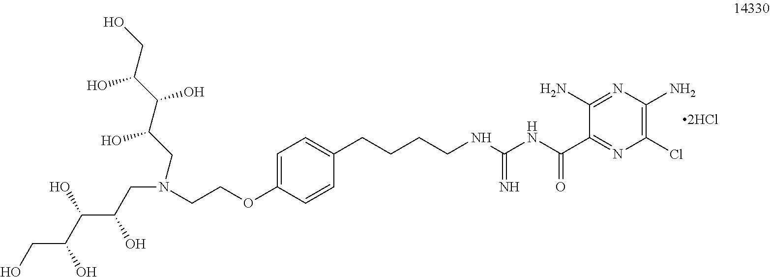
C1=C(OCCN(CC(C(O)C(CO)O)O)CC(C(C(CO)O)O)O)C=CC(CCCCNC(=N)NC(=O)C2=NC(Cl)=C(N)N=C2N)=C1
